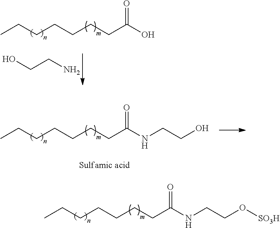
CCCCCCCC(NCCO[SO3H])=O.CCCCCCCC(O)=O.OCCN.CCCCCCCC(NCCO)=O
